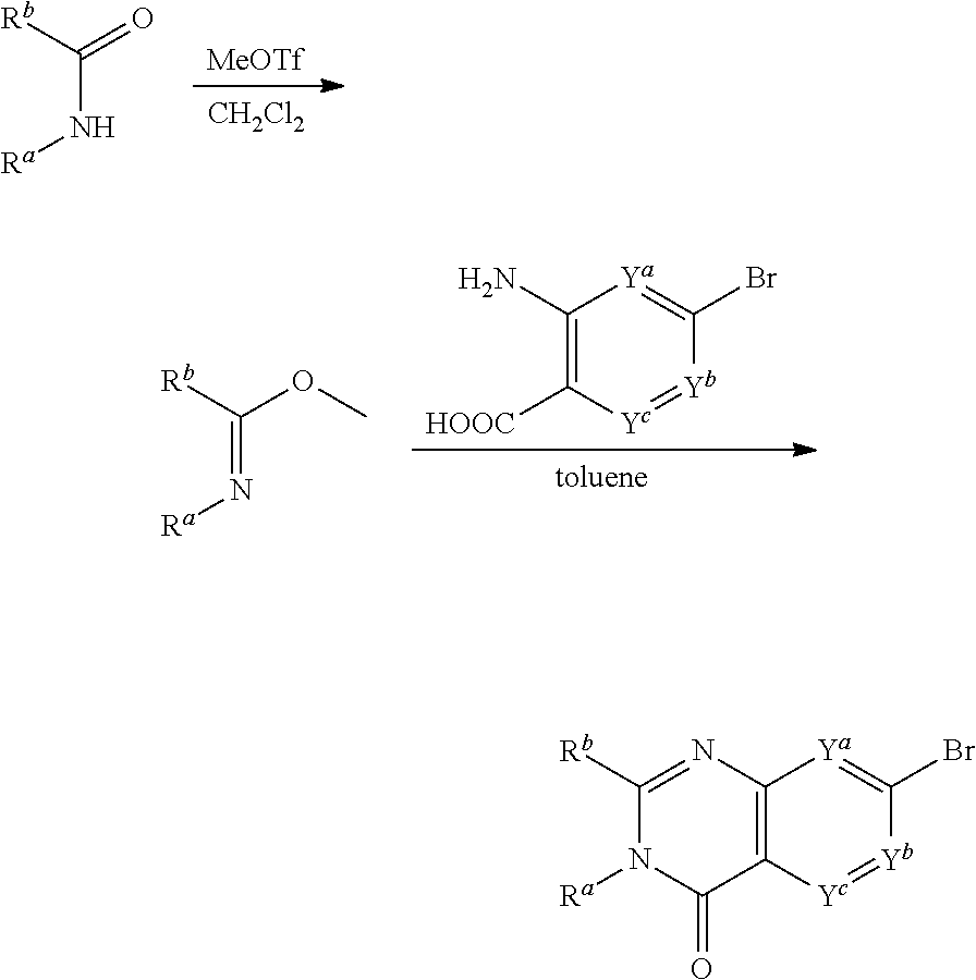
[CH2Cl2].[MeOTf].[Rb]C(=O)N[Ra].C1(N)=C([HOOC])[Yc]=[Yb]C(Br)=[Ya]1.[toluene].[Rb]C(OC)=N[Ra].C12=C([Yc]=[Yb]C(Br)=[Ya]1)C(=O)N([Ra])C([Rb])=N2
